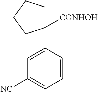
C1=C(C2([CONHOH])CCCC2)C=CC=C1[NC]
